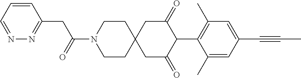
C1CN(C(=O)CC2=NN=CC=C2)CCC12CC(=O)C(C1=C(C)C=C(C#CC)C=C1C)C(=O)C2
